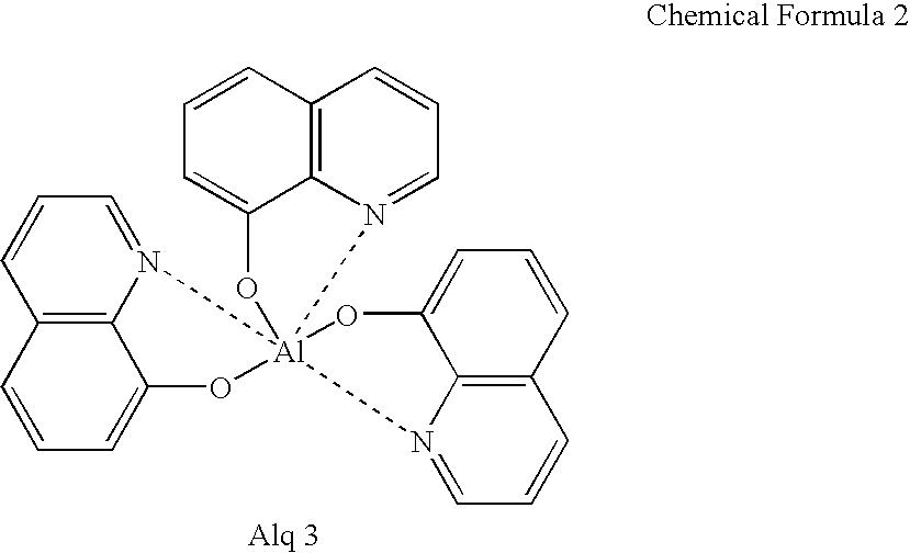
C12=C3N(=CC=C1)[Al]14(N5=CC=CC6=C5C(=CC=C6)O1)(N1=CC=CC5=C1C(=CC=C5)O4)OC3=CC=C2
